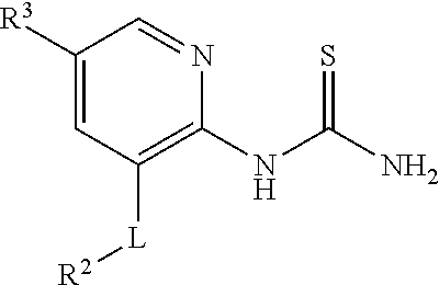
C1([R3])=CC([L][R2])=C(NC(N)=S)N=C1
